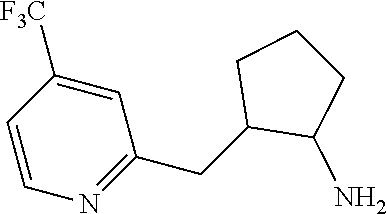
C1([F3C])=CC(CC2C(N)CCC2)=NC=C1
